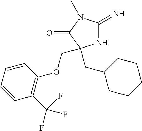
N1C(=N)N(C)C(=O)C1(CC1CCCCC1)COC1=C(C(F)(F)F)C=CC=C1
